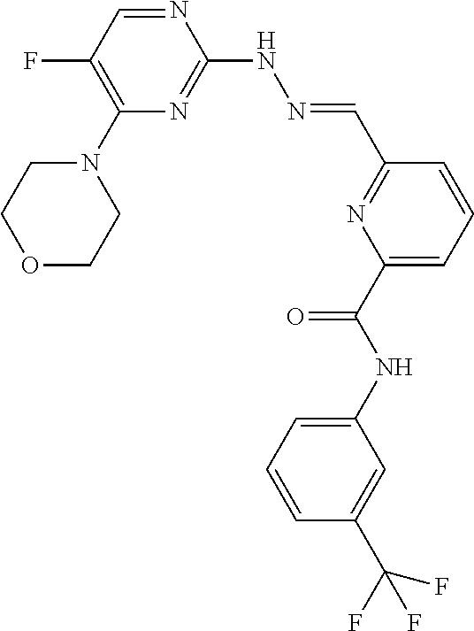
C1(N2CCOCC2)=C(F)C=NC(NN=CC2=NC(C(NC3=CC=CC(C(F)(F)F)=C3)=O)=CC=C2)=N1
